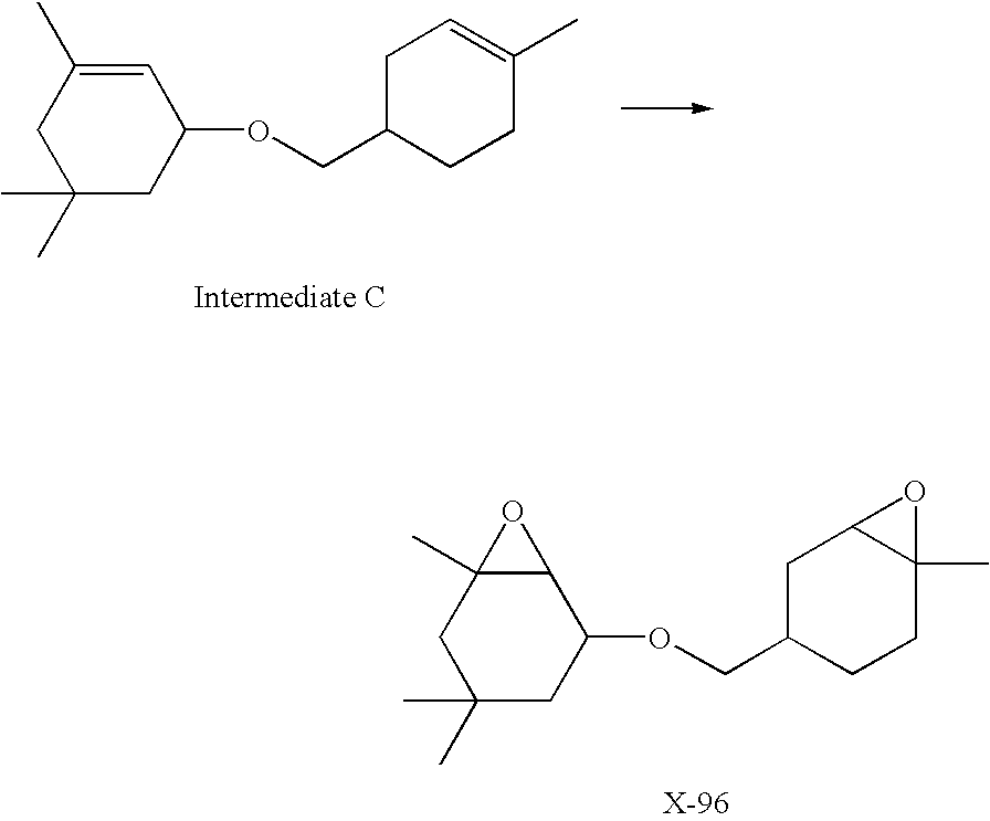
C1(C)(C)CC(OCC2CCC3(C)C(C2)O3)C2C(C)(C1)O2.C1(C)(C)CC(OCC2CCC(C)=CC2)C=C(C)C1
